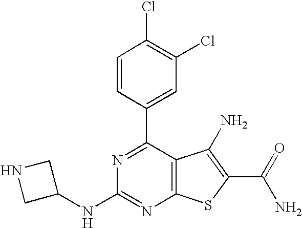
C1=CC(C2=NC(NC3CNC3)=NC3=C2C(N)=C(C(N)=O)S3)=CC(Cl)=C1Cl
